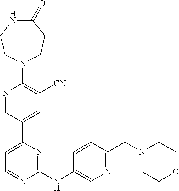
C1=NC(NC2=CN=C(CN3CCOCC3)C=C2)=NC(C2=CC([CN])=C(N3CCC(=O)NCC3)N=C2)=C1
